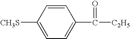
C1=CC([CH3S])=CC=C1C(=O)[C2H5]
